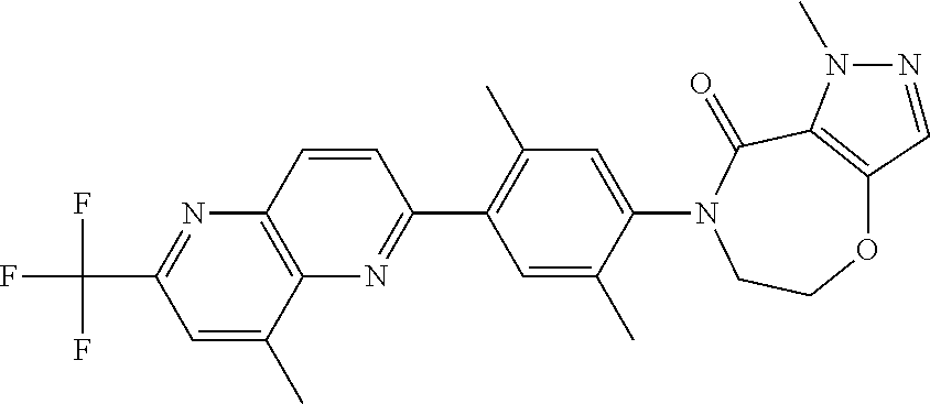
O1C2=C(C(=O)N(C3=CC(C)=C(C4=NC5=C(N=C(C(F)(F)F)C=C5C)C=C4)C=C3C)CC1)N(C)N=C2
